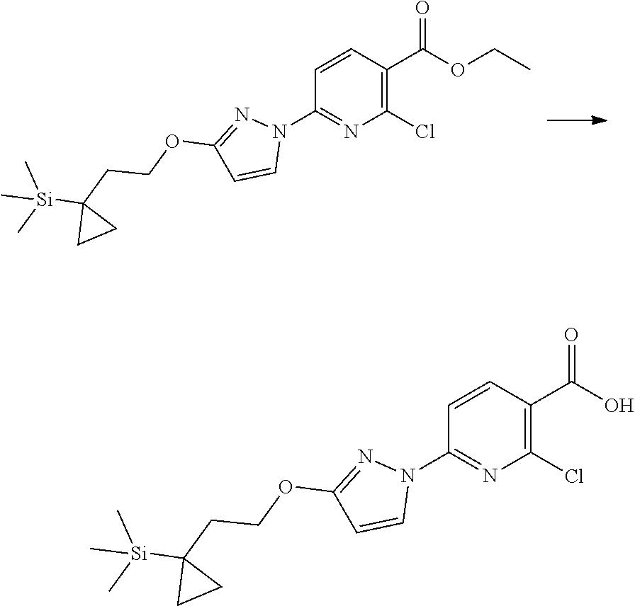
C1(Cl)=C(C(OCC)=O)C=CC(N2N=C(OCCC3([Si](C)(C)C)CC3)C=C2)=N1.C1(Cl)=C(C(O)=O)C=CC(N2N=C(OCCC3([Si](C)(C)C)CC3)C=C2)=N1
